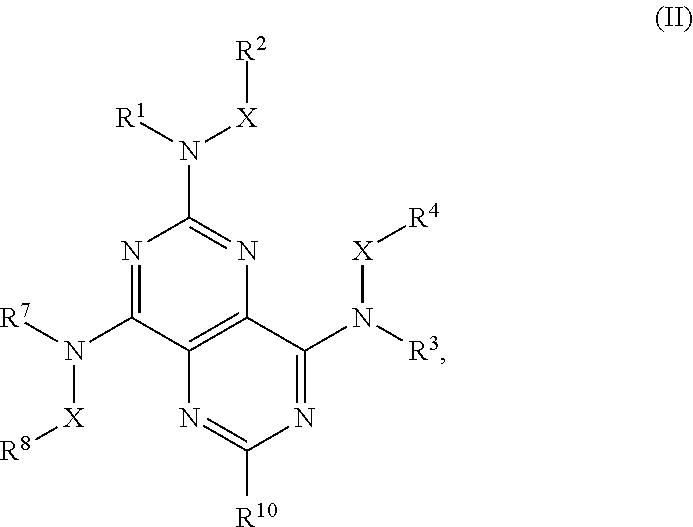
N1=C(N([X][R8])[R7])C2=C(N=C1N([R1])[X][R2])C(N([R3])[X][R4])=NC([R10])=N2
